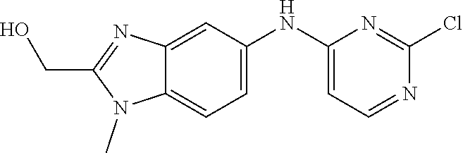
OCC1=NC2=CC(NC3=CC=NC(Cl)=N3)=CC=C2N1C
